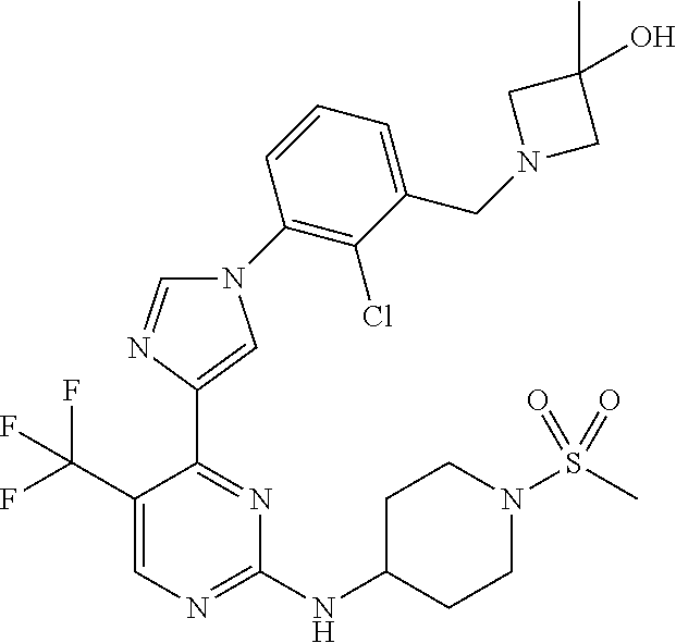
N1(C2=C(Cl)C(CN3CC(C)(O)C3)=CC=C2)C=NC(C2=NC(NC3CCN(S(C)(=O)=O)CC3)=NC=C2C(F)(F)F)=C1
